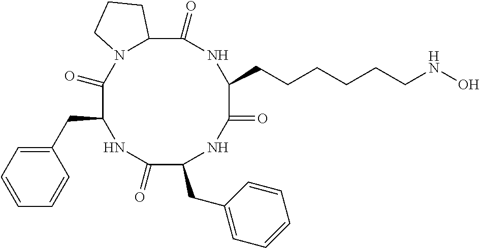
C1(=O)NC(CC2=CC=CC=C2)C(=O)N2C(C(=O)NC(CCCCCCNO)C(=O)NC1CC1=CC=CC=C1)CCC2
